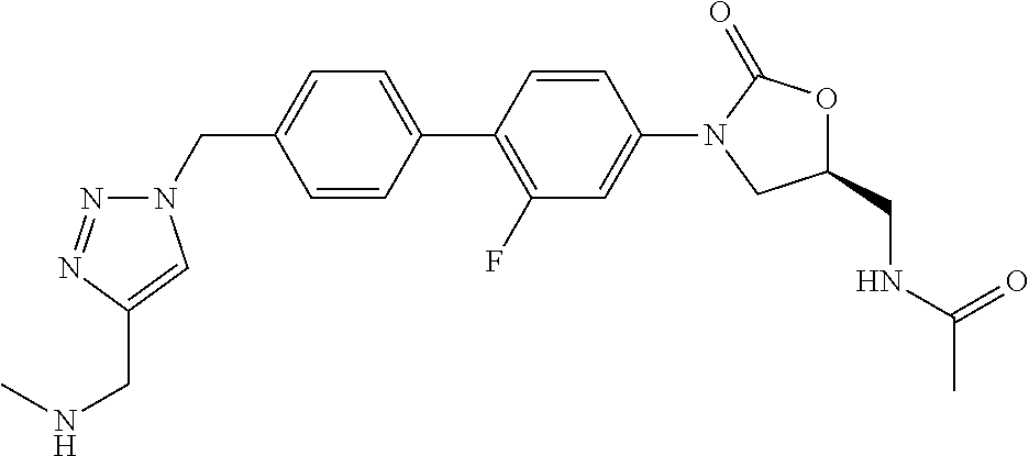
C1=CC(C2=C(F)C=C(N3CC(CNC(C)=O)OC3=O)C=C2)=CC=C1CN1N=NC(CNC)=C1
